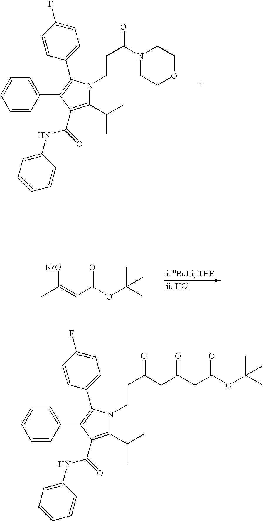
C1=CC(C2=C(C3=CC=C(F)C=C3)N(CCC(N3CCOCC3)=O)C(C(C)C)=C2C(=O)NC2=CC=CC=C2)=CC=C1.CC(=CC(OC(C)(C)C)=O)[NaO].C1=CC(C2=C(C3=CC=C(F)C=C3)N(CCC(CC(CC(OC(C)(C)C)=O)=O)=O)C(C(C)C)=C2C(=O)NC2=CC=CC=C2)=CC=C1
